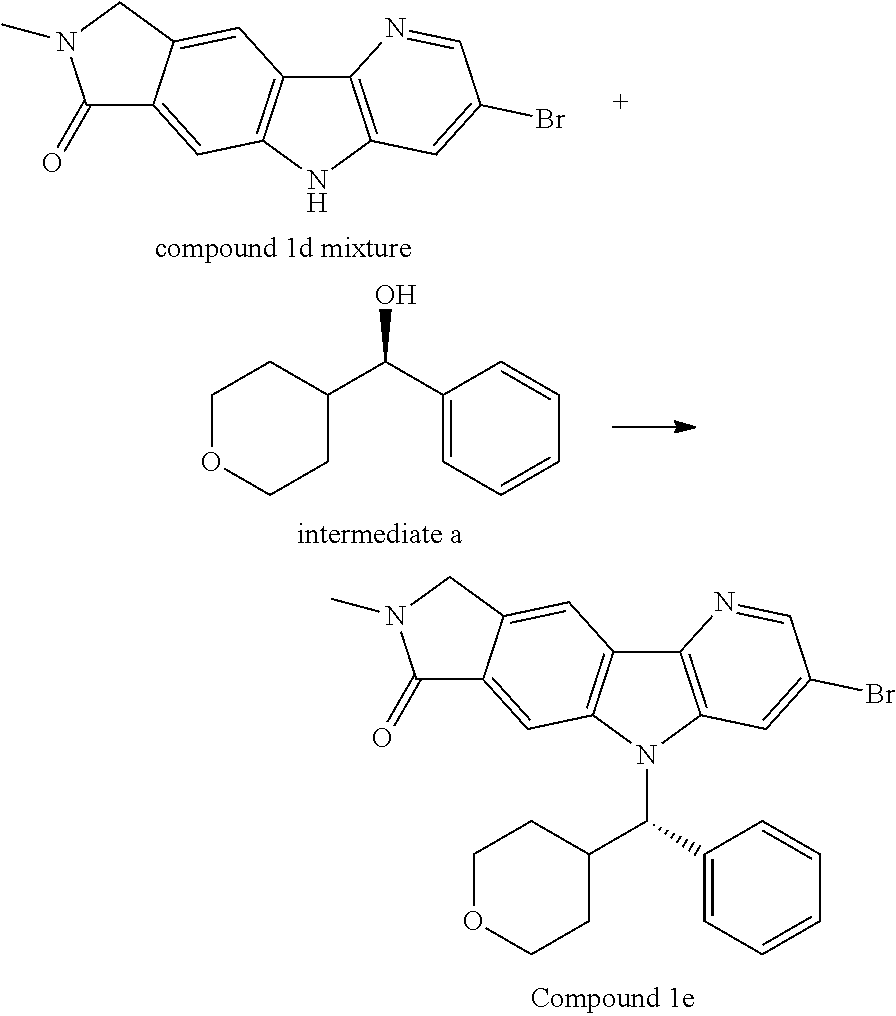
C12=C(C=C(Br)C=N1)N(C(C1=CC=CC=C1)C1CCOCC1)C1=C2C=C2C(=C1)C(=O)N(C)C2.C12=C(NC3=C1C=C1C(=C3)C(=O)N(C)C1)C=C(Br)C=N2.C1(C(C2CCOCC2)O)=CC=CC=C1
